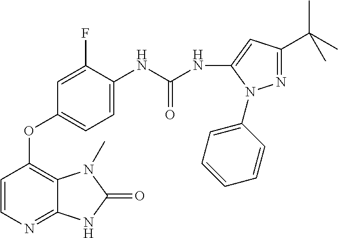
C1=CN=C2C(=C1OC1=CC=C(NC(NC3=CC(C(C)(C)C)=NN3C3=CC=CC=C3)=O)C(F)=C1)N(C)C(=O)N2
